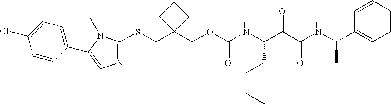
N1=C(SCC2(COC(NC(C(C(NC(C3=CC=CC=C3)C)=O)=O)CCCC)=O)CCC2)N(C)C(C2=CC=C(Cl)C=C2)=C1
